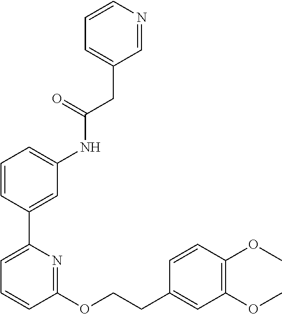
C1=CC(C2=CC=CC(OCCC3=CC(OC)=C(OC)C=C3)=N2)=CC(NC(CC2=CC=CN=C2)=O)=C1
